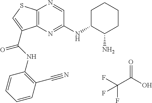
C12=C(N=C(NC3C(N)CCCC3)C=N1)C(C(NC1=C(C#N)C=CC=C1)=O)=CS2.O=C(O)C(F)(F)F
